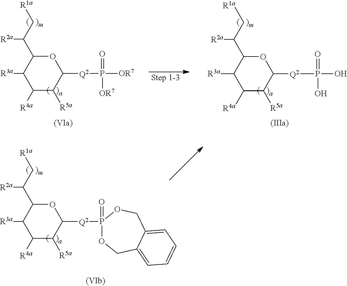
O1C(C(C[R1a])[R2a])C([R3a])C([R4a])C([R5a])C1[Q2]P(O)(=O)O.O1C(C(C[R1a])[R2a])C([R3a])C([R4a])C([R5a])C1[Q2]P([OR7])(=O)[OR7].O1C(C(C[R1a])[R2a])C([R3a])C([R4a])C([R5a])C1[Q2]P1(=O)OCC2=CC=CC=C2CO1
